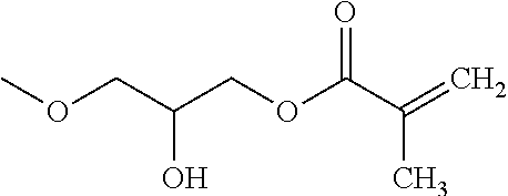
COCC(COC(=O)C(C)=C)O
